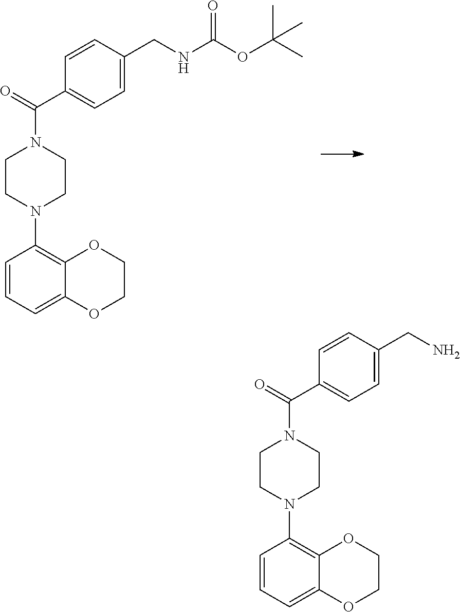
C1=CC=C2C(=C1N1CCN(C(C3=CC=C(CNC(=O)OC(C)(C)C)C=C3)=O)CC1)OCCO2.C1=CC=C2C(=C1N1CCN(C(C3=CC=C(CN)C=C3)=O)CC1)OCCO2
